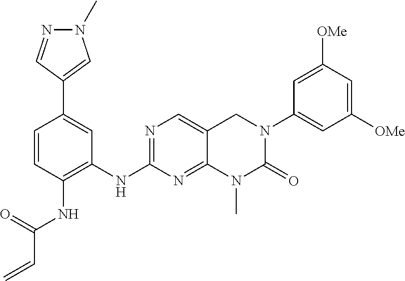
N1=C(NC2=C(NC(C=C)=O)C=CC(C3=CN(C)N=C3)=C2)N=C2N(C)C(=O)N(C3=CC([OMe])=CC([OMe])=C3)CC2=C1
